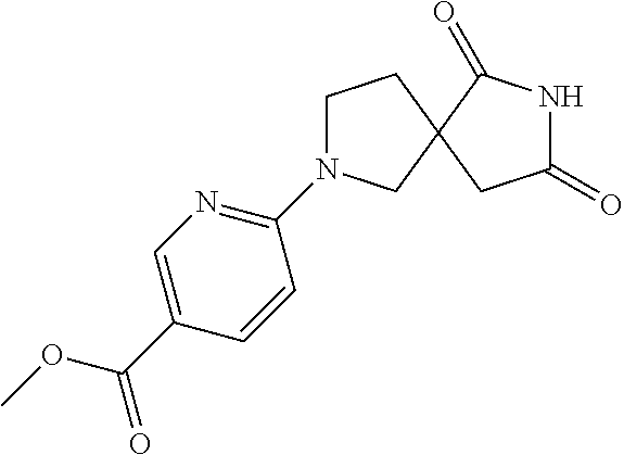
C1N(C2=NC=C(C(=O)OC)C=C2)CC2(C1)CC(=O)NC2=O
